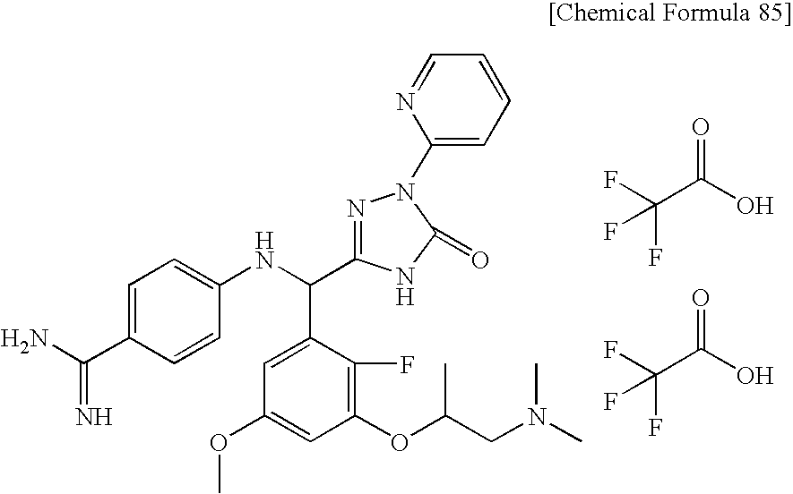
NC(C1=CC=C(NC(C2=CC(OC)=CC(OC(CN(C)C)C)=C2F)C2=NN(C3=CC=CC=N3)C(=O)N2)C=C1)=N.FC(C(O)=O)(F)F.FC(C(O)=O)(F)F
